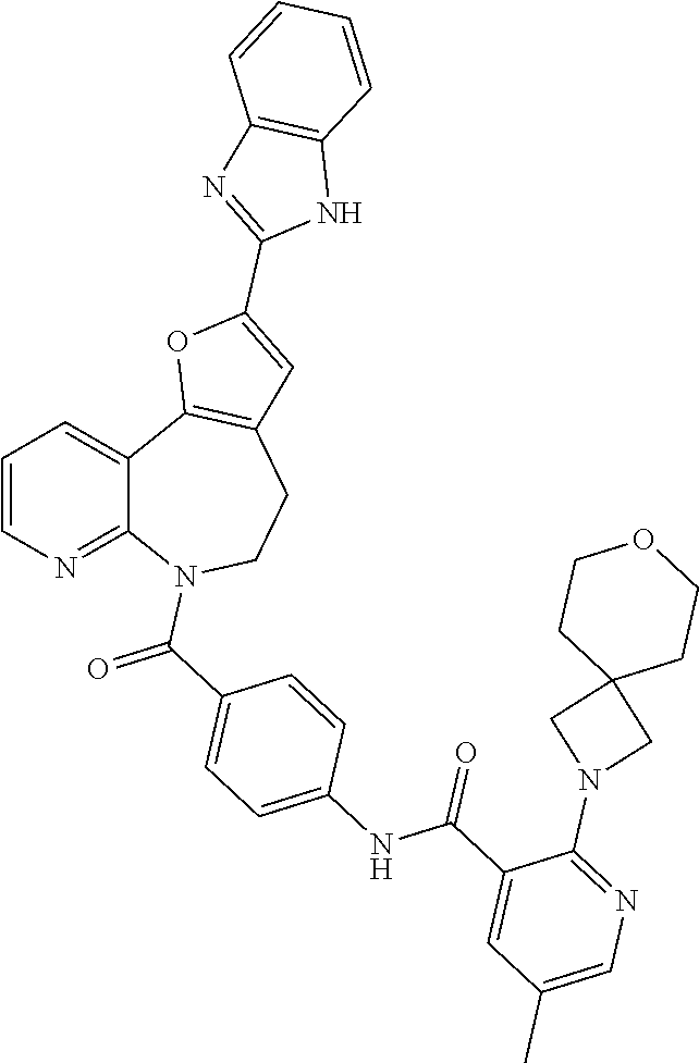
C1=CN=C2C(=C1)C1=C(CCN2C(C2=CC=C(NC(C3=CC(C)=CN=C3N3CC4(C3)CCOCC4)=O)C=C2)=O)C=C(C2=NC3=C(N2)C=CC=C3)O1
